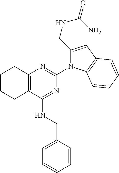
C12=C(C(NCC3=CC=CC=C3)=NC(N3C(CNC(N)=O)=CC4=C3C=CC=C4)=N1)CCCC2
